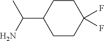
C1CC(C(N)C)CCC1(F)F
